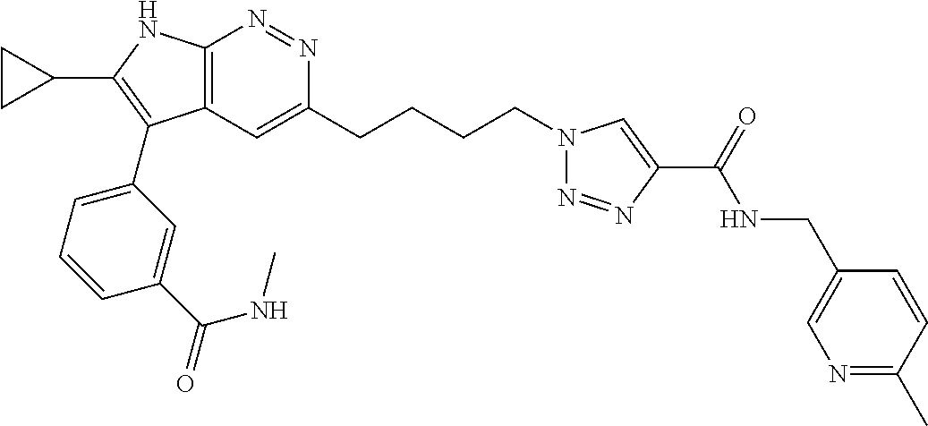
N1=NC2=C(C=C1CCCCN1N=NC(C(NCC3=CN=C(C)C=C3)=O)=C1)C(C1=CC=CC(C(=O)NC)=C1)=C(C1CC1)N2
